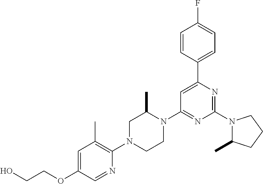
N1(C2=NC(C3=CC=C(F)C=C3)=CC(N3C(C)CN(C4=C(C)C=C(OCCO)C=N4)CC3)=N2)C(C)CCC1
